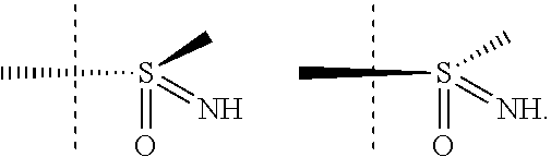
CS(C)(=O)=N.CS(C)(=O)=[NH]
